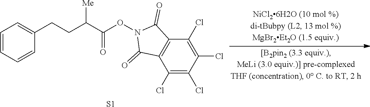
C1=CC=CC(CCC(C(ON2C(=O)C3=C(C2=O)C(Cl)=C(Cl)C(Cl)=C3Cl)=O)[Me])=C1.[S1]
